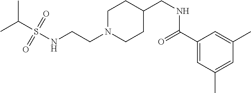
N(CCN1CCC(CNC(C2=CC(C)=CC(C)=C2)=O)CC1)S(C(C)C)(=O)=O
